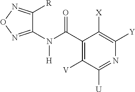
C1(N(C(C2=C([V])C([U])=NC([Y])=C2[X])=O)[H])=NON=C1[R]
